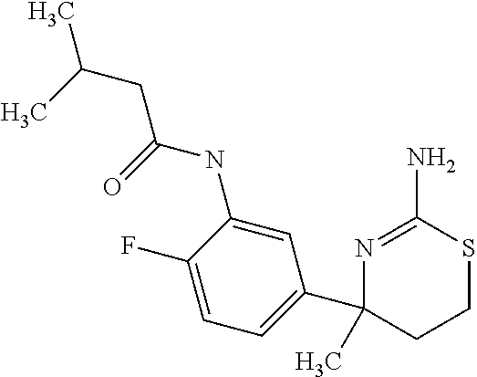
N1=C(N)SCCC1(C1=CC=C(F)C(NC(=O)CC(C)C)=C1)C
